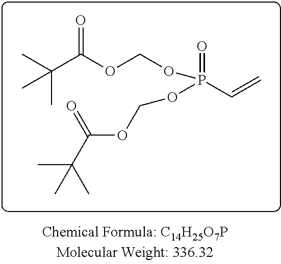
CC(C(OCOP(C=C)(=O)OCOC(=O)C(C)(C)C)=O)(C)C
